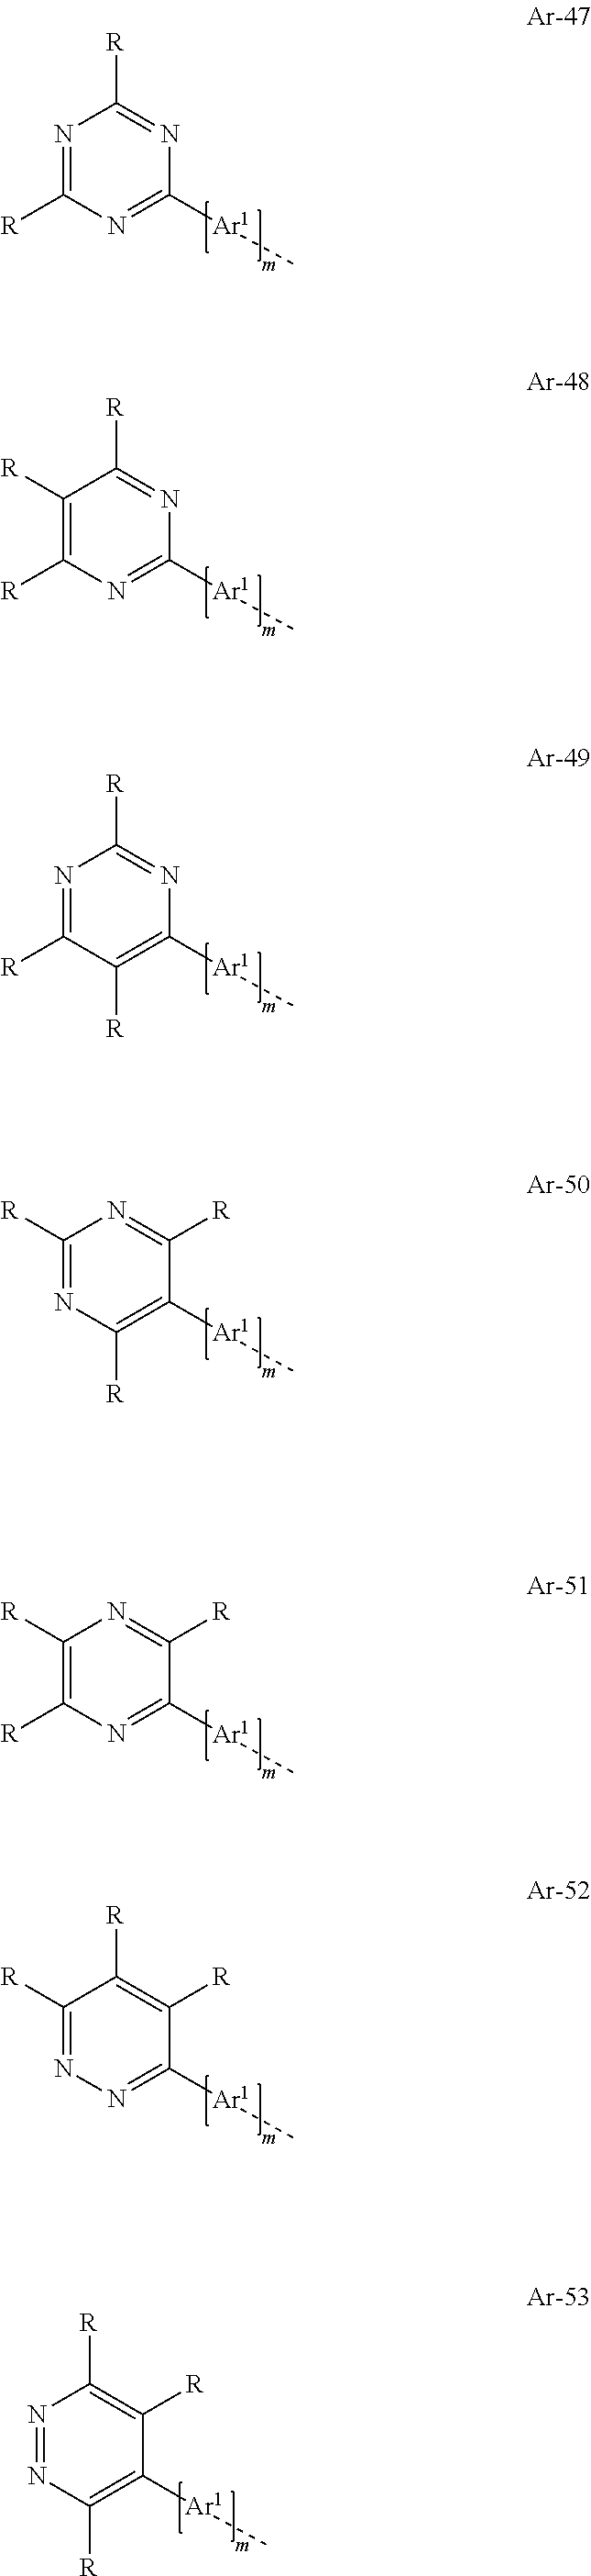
N1=C([R])N=C([Ar1]C)N=C1[R].C1([R])=C([R])N=C([Ar1]C)N=C1[R].N1=C([R])C([R])=C([Ar1]C)N=C1[R].C1([R])=NC([R])=C([Ar1]C)C([R])=N1.C1([R])=C([R])N=C([Ar1]C)C([R])=N1.C1([R])=NN=C([Ar1]C)C([R])=C1[R].N1=NC([R])=C([Ar1]C)C([R])=C1[R]
